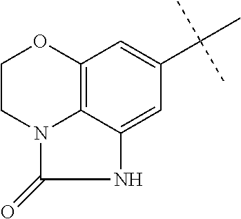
C12=C3C(=CC(C(C)(C)C)=C1)NC(=O)N3CCO2
